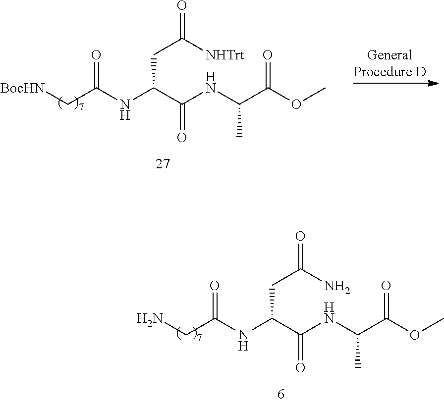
C(C(C(=O)NC(C(OC)=O)C)NC(CN)=O)C(=O)N.C(C(C(=O)NC(C(OC)=O)C)NC(C[BocHN])=O)C(=O)[NHTrt]
